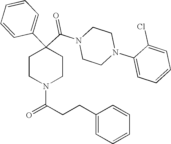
N1(C(C2(C3=CC=CC=C3)CCN(C(CCC3=CC=CC=C3)=O)CC2)=O)CCN(C2=CC=CC=C2Cl)CC1
